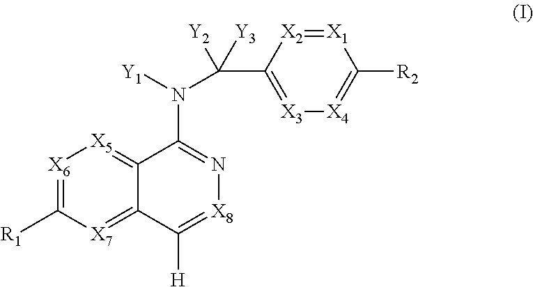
[X6]1=C([R1])[X7]=C2C(=[X5]1)C(N(C(C1=[X3][X4]=C([R2])[X1]=[X2]1)([Y3])[Y2])[Y1])=N[X8]=C2[H]
